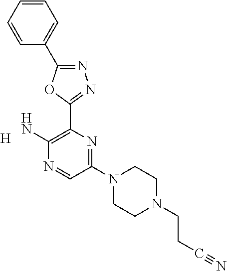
[H].C1(N2CCN(CCC#N)CC2)=NC(C2=NN=C(C3=CC=CC=C3)O2)=C(N)N=C1
